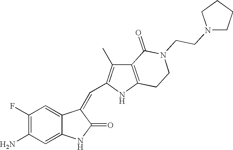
C1(F)=C(N)C=C2C(=C1)C(=CC1=C(C)C3=C(N1)CCN(CCN1CCCC1)C3=O)C(=O)N2
